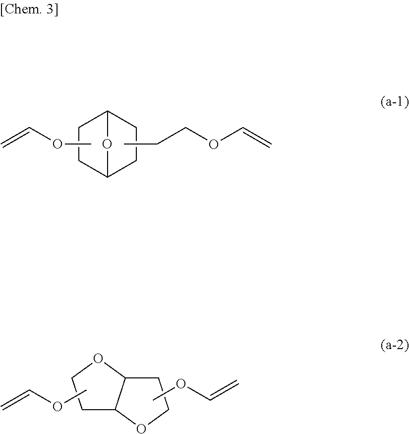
COC=C.C12CCC(CC1)O2.CCCOC=C.C1C2C(OC1)CCO2.COC=C.COC=C
